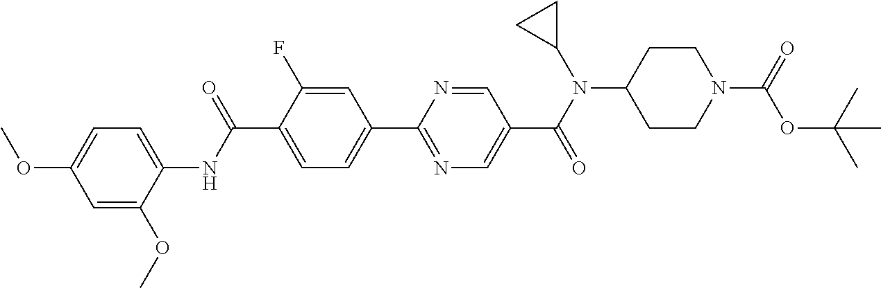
C1(C(NC2=CC=C(OC)C=C2OC)=O)=CC=C(C2=NC=C(C(N(C3CC3)C3CCN(C(=O)OC(C)(C)C)CC3)=O)C=N2)C=C1F
